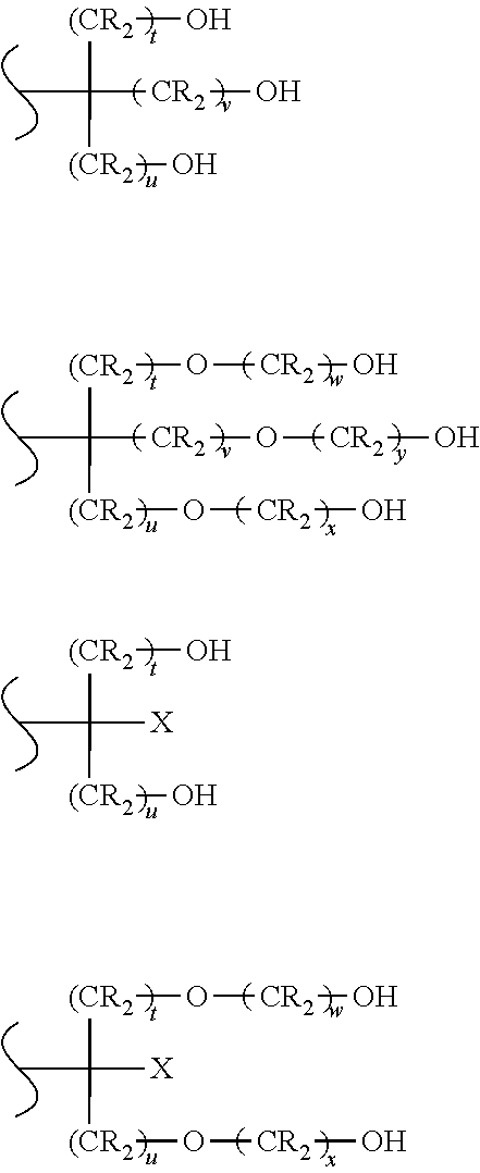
[(CR2](O)C(C)([CR2]O)[(CR2]O.[(CR2](O[CR2]O)C(C)([CR2]O[CR2]O)[(CR2]O[CR2]O.[(CR2](O)C(C)([X])[(CR2]O.[(CR2](O[CR2]O)C(C)([X])[(CR2]O[CR2]O
